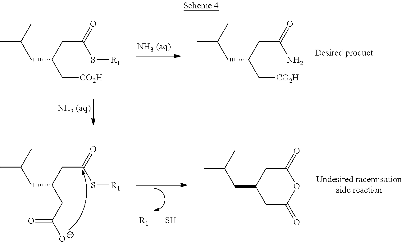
C([CO2H])C(CC(=O)N)CC(C)C.C([CO2H])C(CC(=O)S[R1])CC(C)C.CC(C)CC(CC([O-])=O)CC(=O)S[R1].[R1]S.C1C(=O)OC(=O)CC1CC(C)C
